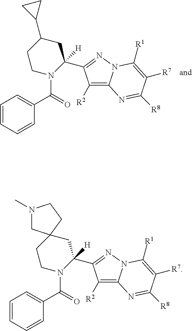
C1([R2])=C2N(N=C1C1([H])N(C(=O)C3=CC=CC=C3)CCC(C3CC3)C1)C([R1])=C([R7])C([R8])=N2.C1([R2])=C2N(N=C1C1([H])N(C(=O)C3=CC=CC=C3)CCC3(C1)CN(C)CC3)C([R1])=C([R7])C([R8])=N2
